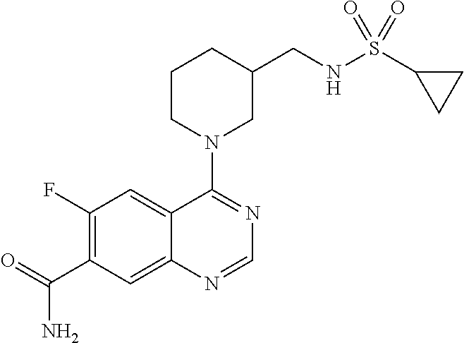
C1(F)=C(C(N)=O)C=C2C(=C1)C(N1CC(CNS(C3CC3)(=O)=O)CCC1)=NC=N2
